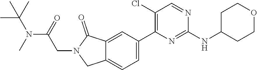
C1(NC2CCOCC2)=NC(C2=CC=C3C(=C2)C(=O)N(CC(N(C)C(C)(C)C)=O)C3)=C(Cl)C=N1
